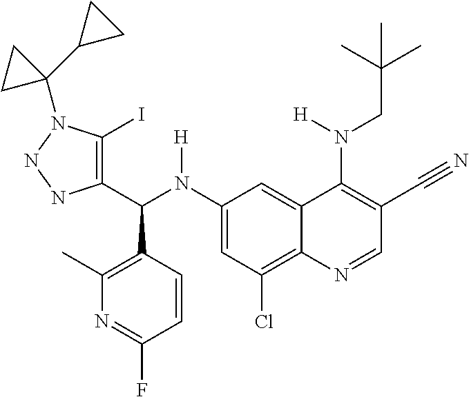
C1(N(C(C2=C(I)N(C3(C4CC4)CC3)NN2)C2=C(C)N=C(F)C=C2)[H])=CC(Cl)=C2C(=C1)C(N(CC(C)(C)C)[H])=C(C#N)C=N2
